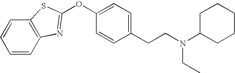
C12=C(C=CC=C1)N=C(OC1=CC=C(CCN(C3CCCCC3)CC)C=C1)S2
